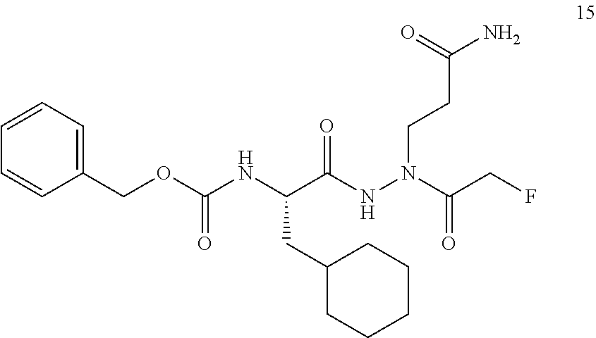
C(C(NN(CCC(N)=O)C(CF)=O)=O)(NC(OCC1=CC=CC=C1)=O)CC1CCCCC1
